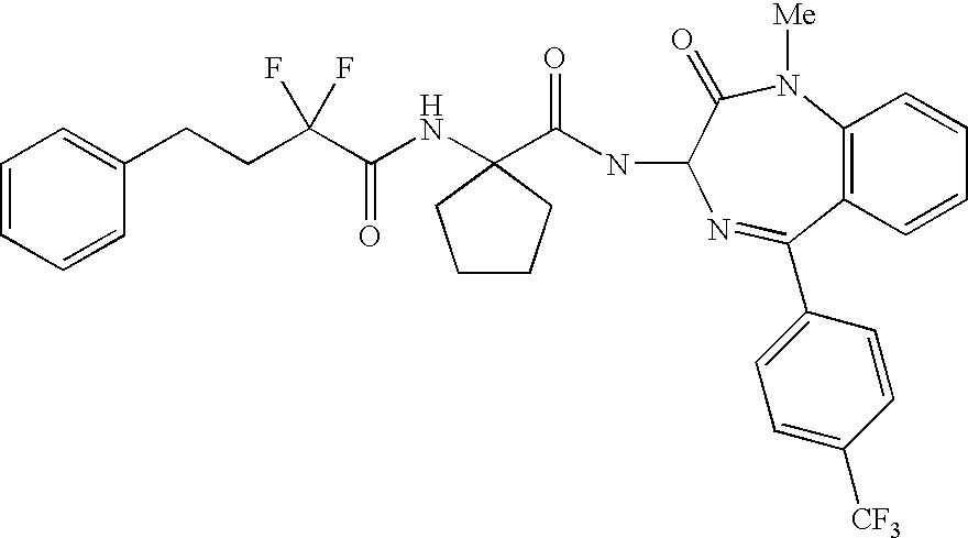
C1(CCC(C(NC2(C(=O)NC3C(=O)N([Me])C4=C(C=CC=C4)C(C4=CC=C([CF3])C=C4)=N3)CCCC2)=O)(F)F)=CC=CC=C1
